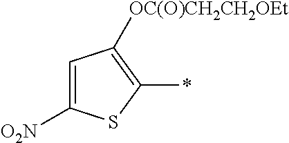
C1=C([O2N])SC(*)=C1[OC(O)CH2CH2OEt]
